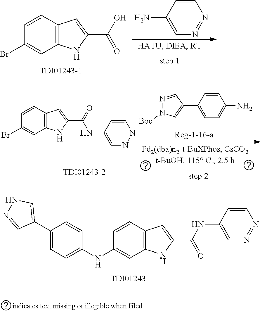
C1=C(N)C=CN=N1.C1=CC2=C(C=C1Br)NC(C(O)=O)=C2.C1(C2=CNN=C2)=CC=C(NC2=CC3=C(C=C2)C=C(C(NC2=CN=NC=C2)=O)N3)C=C1.C1=CC2=C(C=C1Br)NC(C(=O)NC1=CNNC=C1)=C2.C1=C(C2=CN([Boc])N=C2)C=CC(N)=C1
